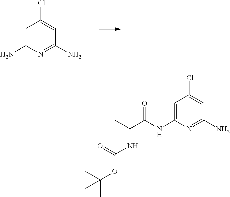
C1=C(N)N=C(N)C=C1Cl.C1=C(NC(C(C)NC(=O)OC(C)(C)C)=O)N=C(N)C=C1Cl
